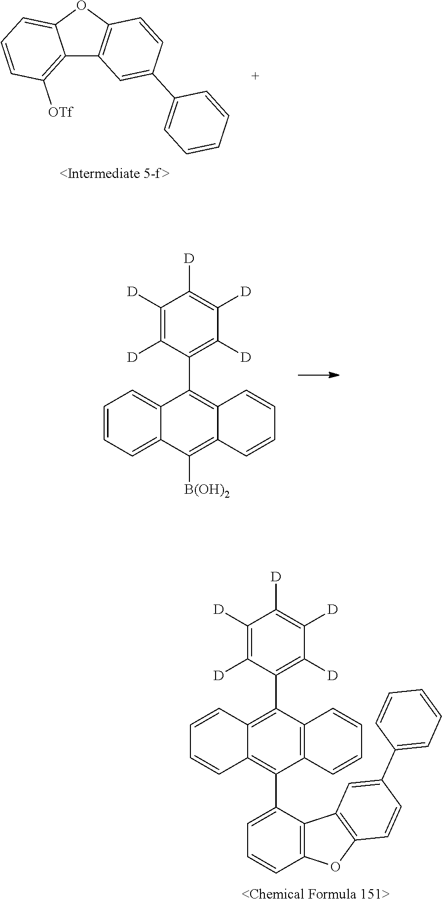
C12=C([OTf])C=CC=C1OC1=C2C=C(C2=CC=CC=C2)C=C1.C1=CC=C2C(=C1)C(C1=C([D])C([D])=C([D])C([D])=C1[D])=C1C(=C2[B(OH)2])C=CC=C1.C1=CC2=C(C3=C([D])C([D])=C([D])C([D])=C3[D])C3=C(C(C4=CC=CC5=C4C4=C(O5)C=CC(C5=CC=CC=C5)=C4)=C2C=C1)C=CC=C3
